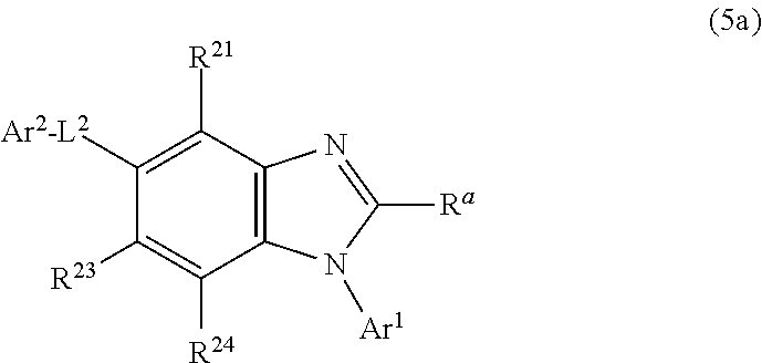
C12=C(C([R21])=C([Ar2-L2])C([R23])=C1[R24])N=C([Ra])N2[Ar1]
